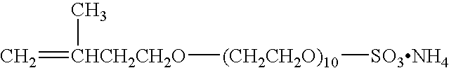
C=[CHCH2CH2O](C)[(CH2CH2O)10][SO3NH4]
